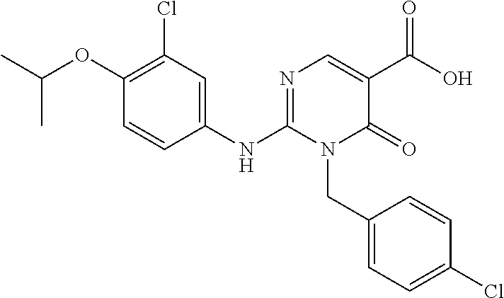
C1(NC2=NC=C(C(O)=O)C(=O)N2CC2=CC=C(Cl)C=C2)=CC(Cl)=C(OC(C)C)C=C1
